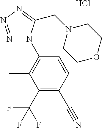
N1=NN=C(CN2CCOCC2)N1C1=C(C)C(C(F)(F)F)=C(C#N)C=C1.Cl
